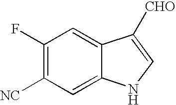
C1(F)=C([NC])C=C2C(=C1)C([CHO])=CN2
